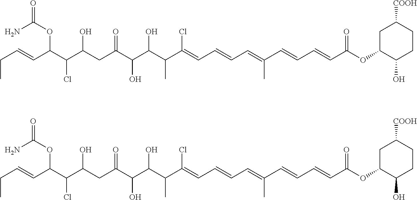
C(C=CC(C(C(CC(C(C(C(C(=CC=CC=C(C=CC=CC(OC1C(O)CCC([COOH])C1)=O)C)Cl)C)O)O)=O)O)Cl)OC(N)=O)C.C(C=CC(C(C(CC(C(C(C(C(=CC=CC=C(C=CC=CC(OC1C(O)CCC([COOH])C1)=O)C)Cl)C)O)O)=O)O)Cl)OC(N)=O)C
